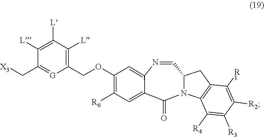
[X3]CC1=[G]C(COC2=C([R6])C=C3C(=O)N4C(C=NC3=C2)CC2=C4C([R4])=C([R3])C([R2])=C2[R1])=C([L])C([L])=C1[L]
